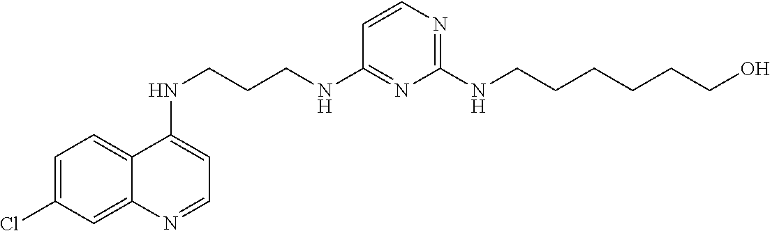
C1=C(Cl)C=C2C(=C1)C(NCCCNC1=NC(NCCCCCCO)=NC=C1)=CC=N2
